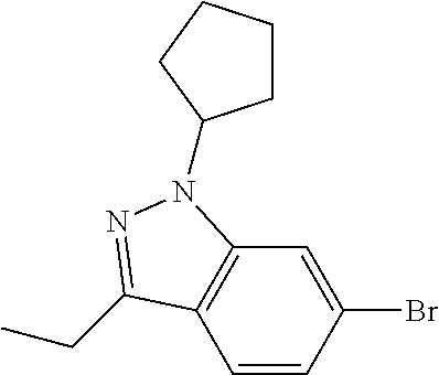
C1=CC(Br)=CC2=C1C(CC)=NN2C1CCCC1
